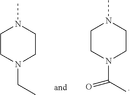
N1(CC)CCN(C)CC1.N1(C(C)=O)CCN(C)CC1
